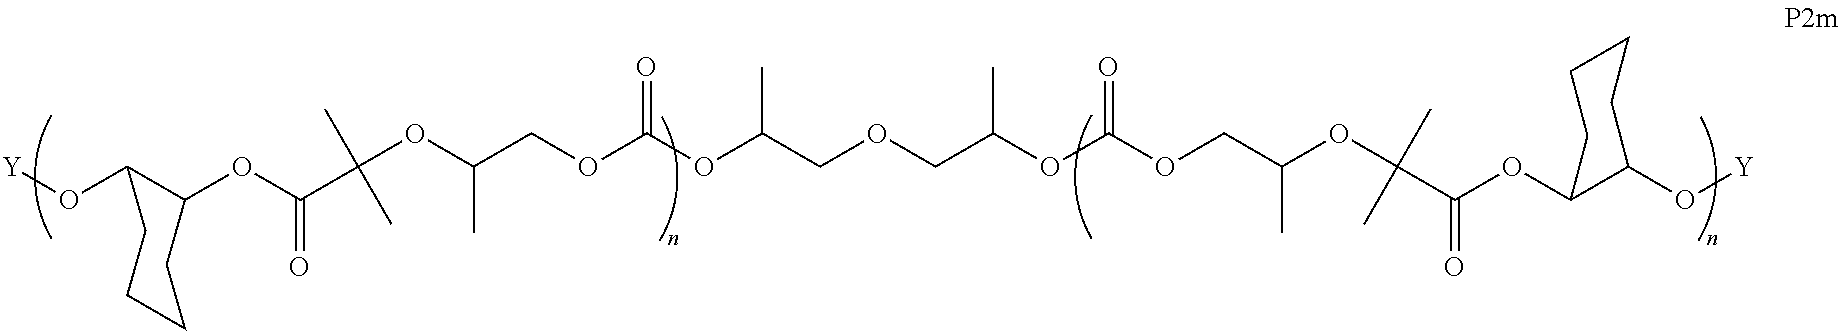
[Y]OC1C(OC(=O)C(OC(COC(OC(COCC(OC(OCC(OC(C(OC2C(O[Y])CCCC2)=O)(C)C)C)=O)C)C)=O)C)(C)C)CCCC1
